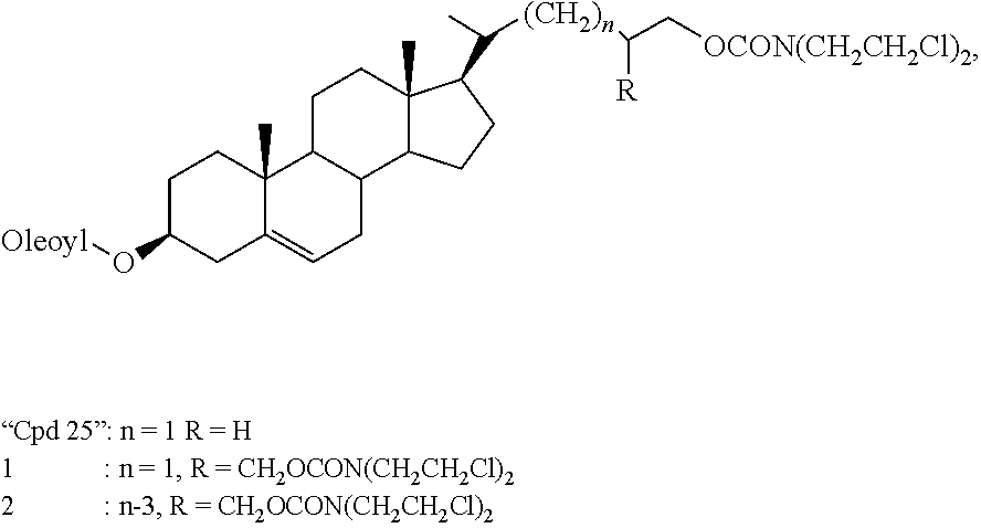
C1C(O[Oleoyl])CC2=CCC3C(C2(C)C1)CCC1(C)C3CCC1C(C)[(CH2)n]C(C[OCON(CH2CH2Cl)2])[R]
